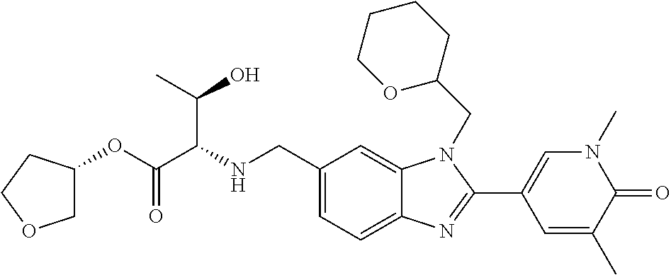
C1(CNC(C(OC2COCC2)=O)C(O)C)=CC=C2C(=C1)N(CC1CCCCO1)C(C1=CN(C)C(=O)C(C)=C1)=N2
